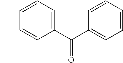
CC1=CC(C(C2=CC=CC=C2)=O)=CC=C1
